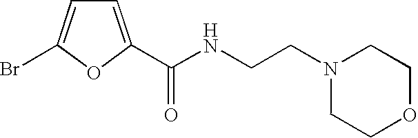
C1=C(C(NCCN2CCOCC2)=O)OC(Br)=C1
